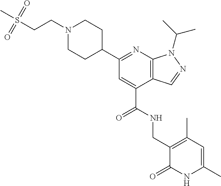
C(C1=CC(C2CCN(CCS(C)(=O)=O)CC2)=NC2=C1C=NN2C(C)C)(NCC1=C(C)C=C(C)NC1=O)=O
